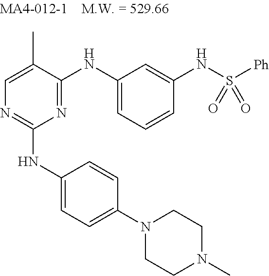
N1=C(NC2=CC=CC(NS([Ph])(=O)=O)=C2)C(C)=CN=C1NC1=CC=C(N2CCN(C)CC2)C=C1
